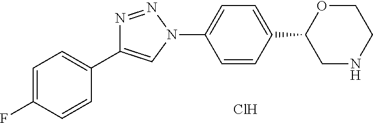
C1(F)=CC=C(C2=CN(C3=CC=C(C4CNCCO4)C=C3)N=N2)C=C1.Cl
